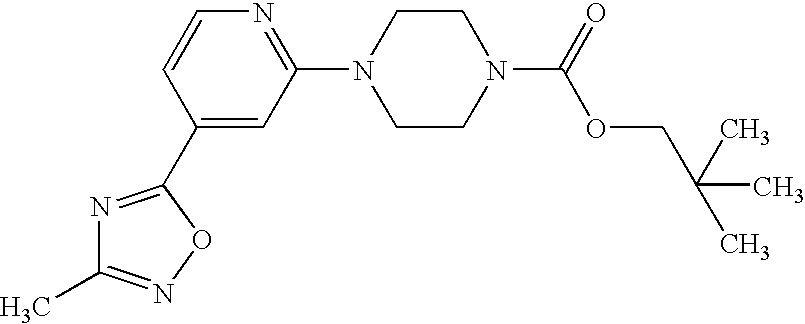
C1(C2=NC(C)=NO2)=CC(N2CCN(C(=O)OCC(C)(C)C)CC2)=NC=C1
